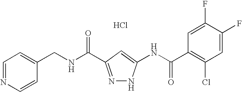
N(C(=O)C1=NNC(NC(C2=C(Cl)C=C(F)C(F)=C2)=O)=C1)CC1=CC=NC=C1.Cl
